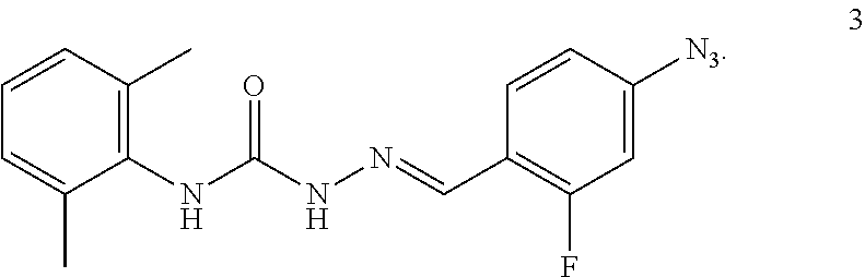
C1(C)=C(NC(NN=CC2=C(F)C=C([N3])C=C2)=O)C(C)=CC=C1
